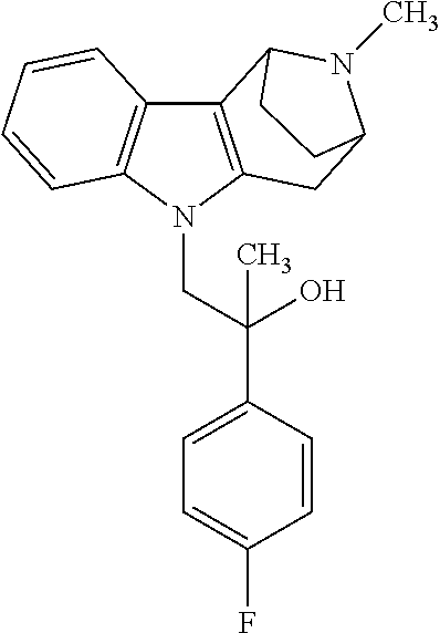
C12=C(N(CC(C3=CC=C(F)C=C3)(O)C)C3=C1C=CC=C3)CC1N(C)C2CC1
